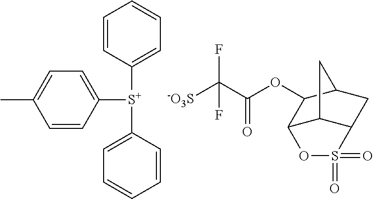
C1=C([S+](C2=CC=CC=C2)C2=CC=CC=C2)C=CC(C)=C1.[-O3S]C(C(OC1C2C3C(CC1C3)S(=O)(=O)O2)=O)(F)F
